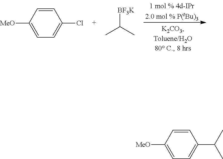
C1=CC([MeO])=CC=C1Cl.[BF3K]C(C)C.C1=CC([MeO])=CC=C1C(C)C
